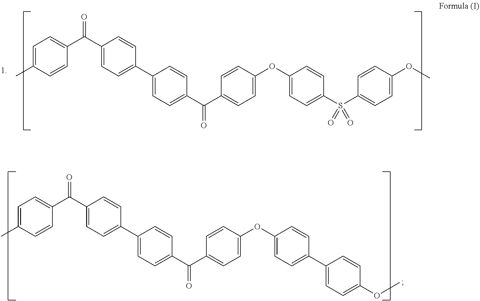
C1=C(C)C=CC(C(C2=CC=C(C3=CC=C(C(C4=CC=C(OC5=CC=C(C6=CC=C(OC)C=C6)C=C5)C=C4)=O)C=C3)C=C2)=O)=C1.C1=C(C)C=CC(C(C2=CC=C(C3=CC=C(C(C4=CC=C(OC5=CC=C(S(C6=CC=C(OC)C=C6)(=O)=O)C=C5)C=C4)=O)C=C3)C=C2)=O)=C1
